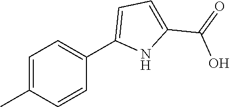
C1=C(C)C=CC(C2=CC=C(C(=O)O)N2)=C1
